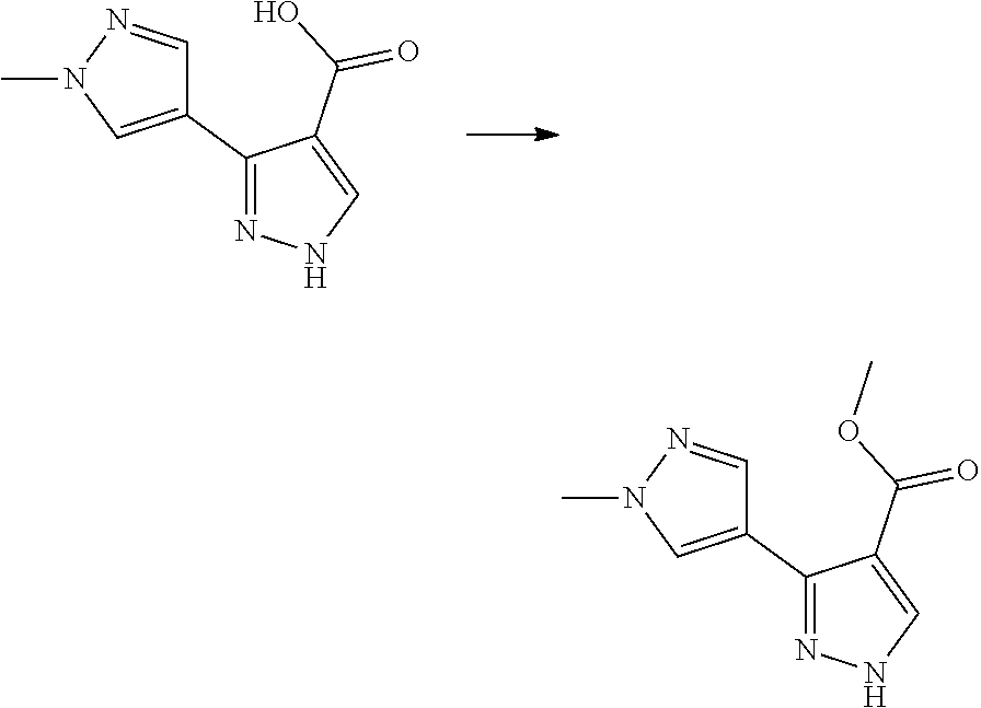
C1(C2=NNC=C2C(O)=O)=CN(C)N=C1.C1(C2=NNC=C2C(OC)=O)=CN(C)N=C1
